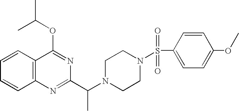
C1=CC2=C(C=C1)N=C(C(N1CCN(S(C3=CC=C(OC)C=C3)(=O)=O)CC1)C)N=C2OC(C)C
